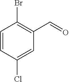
C1=CC(Cl)=CC(C=O)=C1Br
